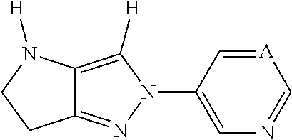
C12=NN(C3=CN=C[A]=C3)C([H])=C1N([H])CC2
